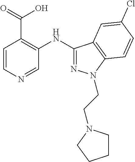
C1=CN=CC(NC2=NN(CCN3CCCC3)C3=C2C=C(Cl)C=C3)=C1C(=O)O
